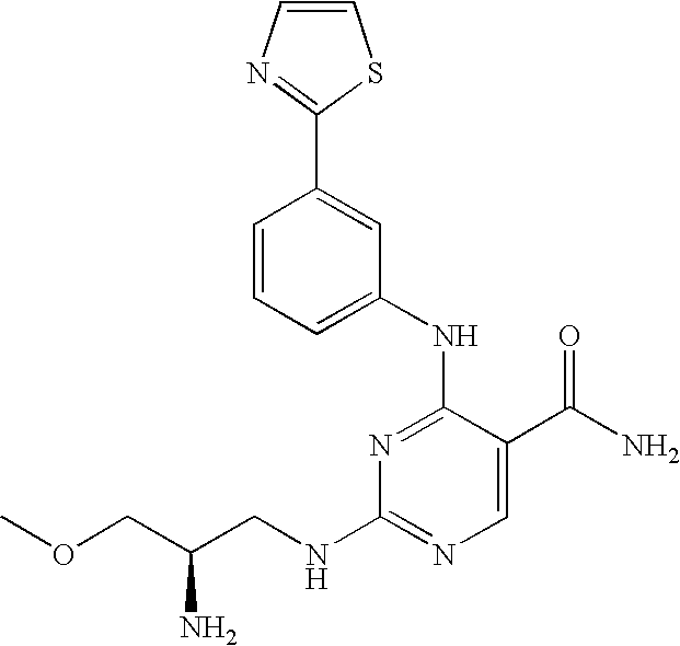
N1=C(NC2=CC=CC(C3=NC=CS3)=C2)C(C(N)=O)=CN=C1NCC(COC)N
